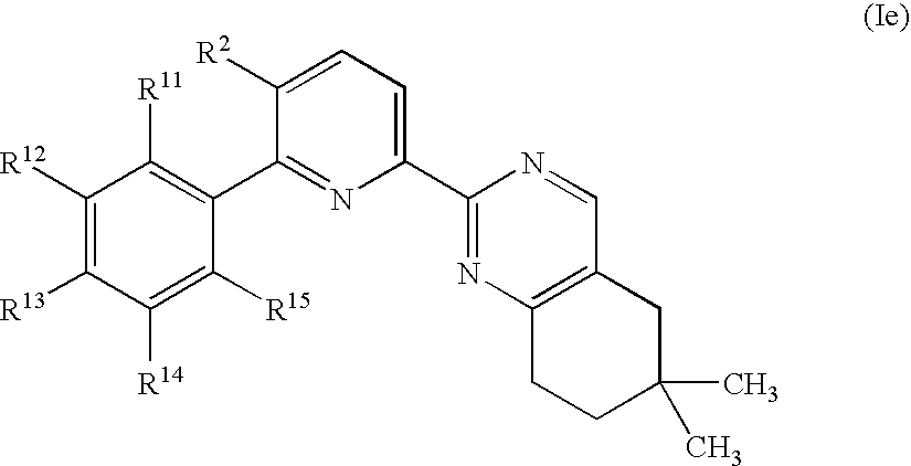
C1([R14])=C([R15])C(C2=NC(C3=NC4=C(C=N3)CC(C)(C)CC4)=CC=C2[R2])=C([R11])C([R12])=C1[R13]
